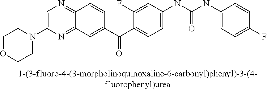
C1OCCN(C2=CN=C3C(=N2)C=C(C(C2=CC=C(NC(NC4=CC=C(F)C=C4)=O)C=C2F)=O)C=C3)C1
